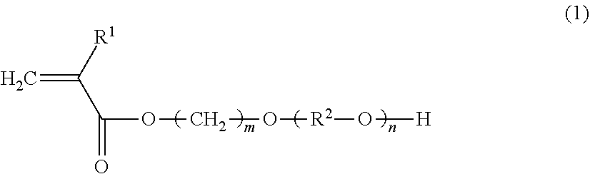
C(OCO[R2]O[H])(C([R1])=C)=O
